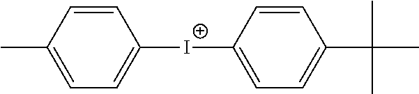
C1=C(C)C=CC([I+]C2=CC=C(C(C)(C)C)C=C2)=C1
